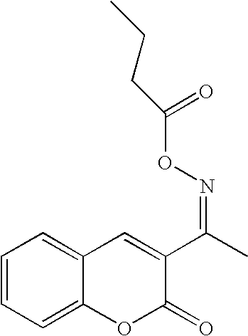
C1=CC=C2C(=C1)C=C(C(C)=NOC(=O)CCC)C(=O)O2
